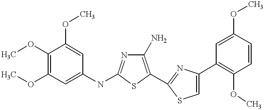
COC1=C(OC)C=C(NC2=NC(N)=C(C3=NC(C4=C(OC)C=CC(OC)=C4)=CS3)S2)C=C1OC
